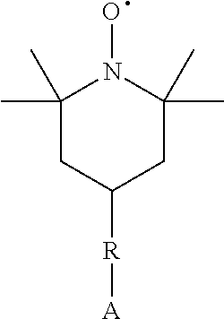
C1(C)(C)CC([R][A])CC(C)(C)N1O
